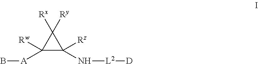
C1([Rw])([A]B)C([Rz])(N[L2][D])C1([Rx])[Ry]
